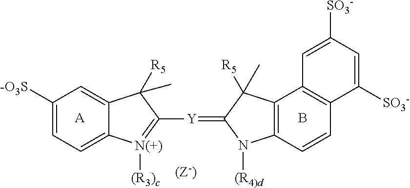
C1([-O3S])=CC=C2C(=C1)C([R5])(C)C([Y]=C1N([(R4)d])C3=C(C4=C(C=C3)C([SO3-])=CC([SO3-])=C4)C1([R5])C)=[N(+)]2[(R3)c].[A].B
